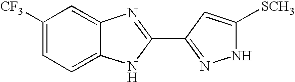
C1=C([CF3])C=C2C(=C1)NC(C1=NNC([SCH3])=C1)=N2
